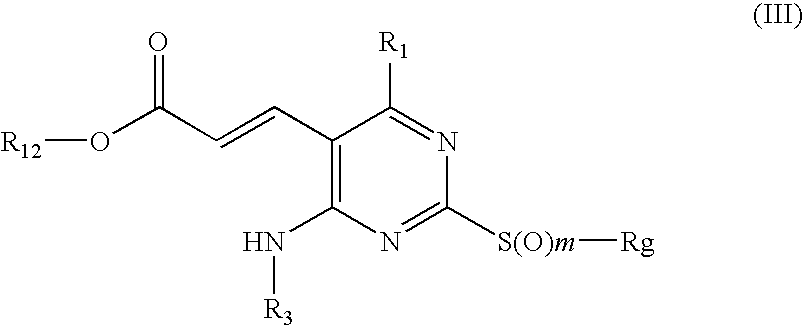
O=C(C=CC1=C(N[R3])N=C([S(O)m][Rg])N=C1[R1])O[R12]
